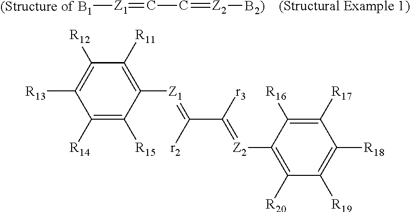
[(Structure of B1][Z1]=CC=[Z2][B2)].[(Structural Example 1)].C1([R14])=C([R15])C([Z1]=C(C([r3])=[Z2]C2=C([R20])C([R19])=C([R18])C([R17])=C2[R16])[r2])=C([R11])C([R12])=C1[R13]
